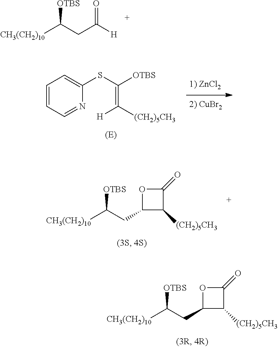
[CH3(CH2)10]C(CC([H])=O)[OTBS].C1=CC=NC(SC(=C([(CH2)5CH3])[H])[OTBS])=C1.[CH3(CH2)10]C(CC1C([(CH2)5CH3])C(=O)O1)[OTBS].[CH3(CH2)10]C(CC1C([(CH2)5CH3])C(=O)O1)[OTBS]
